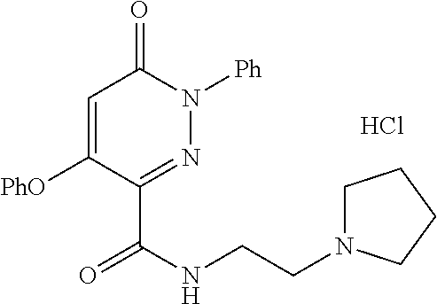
Cl.C(C1=NN([Ph])C(=O)C=C1[PhO])(NCCN1CCCC1)=O
